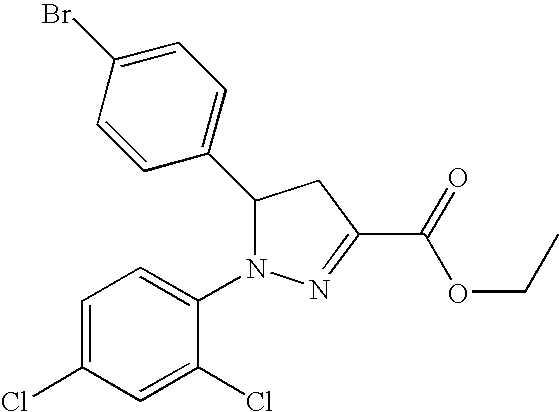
C1(C2N(C3=CC=C(Cl)C=C3Cl)N=C(C(=O)OCC)C2)=CC=C(Br)C=C1
